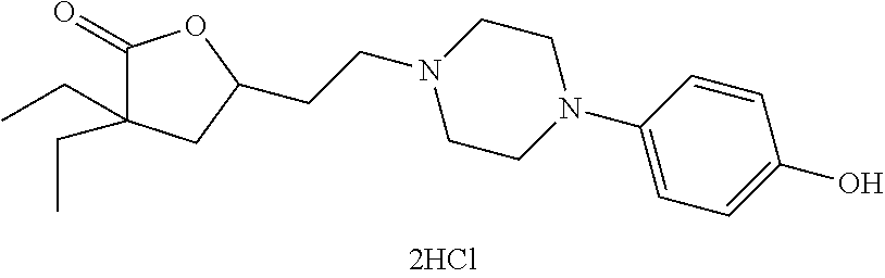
C1(=O)C(CC)(CC)CC(CCN2CCN(C3=CC=C(O)C=C3)CC2)O1
